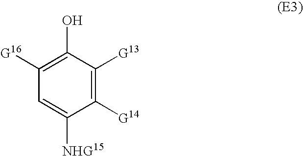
C1([G16])=C(O)C([G13])=C([G14])C([NHG15])=C1
